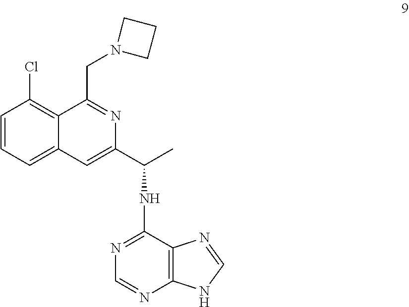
C1=CC(Cl)=C2C(=C1)C=C(C(C)NC1=NC=NC3=C1N=CN3)N=C2CN1CCC1
